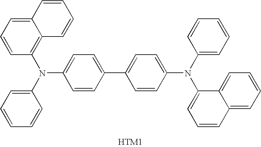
C1=CC(N(C2=CC=CC=C2)C2=CC=C(C3=CC=C(N(C4=CC=CC=C4)C4=CC=CC5=CC=CC=C45)C=C3)C=C2)=C2C(=C1)C=CC=C2
